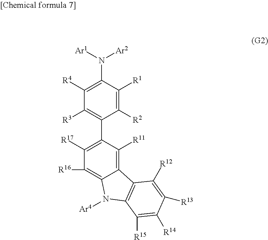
C1([R2])=C([R1])C(N([Ar1])[Ar2])=C([R4])C([R3])=C1C1=C([R17])C([R16])=C2C(=C1[R11])C1=C(N2[Ar4])C([R15])=C([R14])C([R13])=C1[R12]
